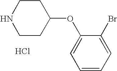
N1CCC(OC2=CC=CC=C2Br)CC1.Cl
